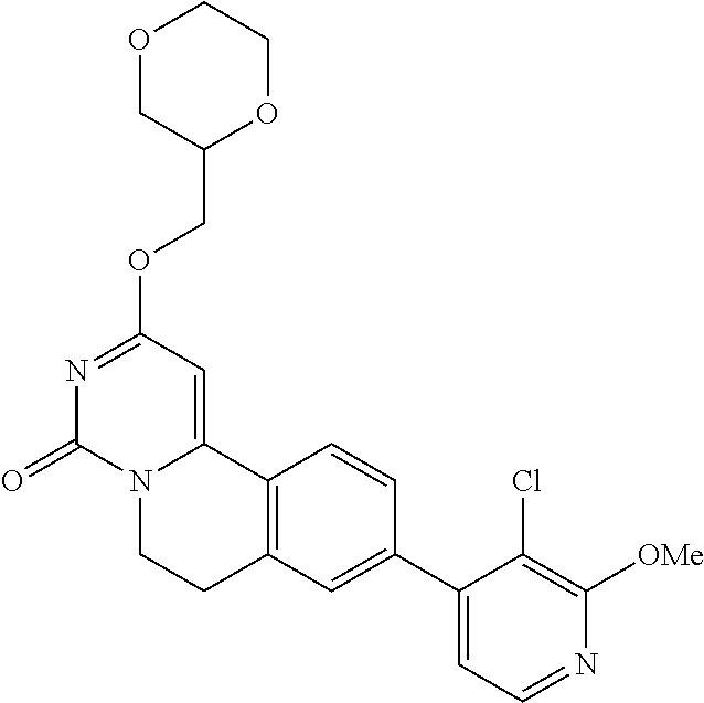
O1CC(COC2=NC(=O)N3C(=C2)C2=C(CC3)C=C(C3=CC=NC([OMe])=C3Cl)C=C2)OCC1
